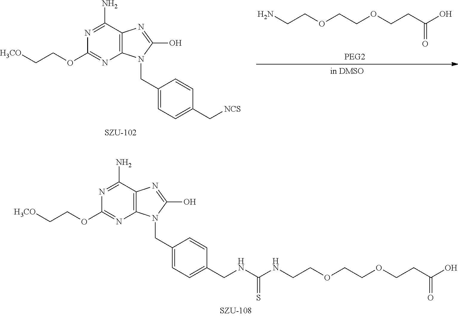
C12=C(C(N)=NC(OCC[H3CO])=N1)N=C(O)N2CC1=CC=C(C[NCS])C=C1.C(COCCOCCC(O)=O)N.C12=C(C(N)=NC(OCC[H3CO])=N1)N=C(O)N2CC1=CC=C(CNC(NCCOCCOCCC(O)=O)=S)C=C1
